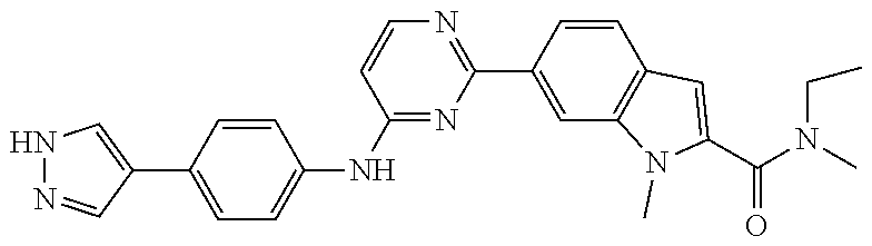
N(C(C1=CC2=C(C=C(C3=NC=CC(NC4=CC=C(C5=CNN=C5)C=C4)=N3)C=C2)N1C)=O)(C)CC
